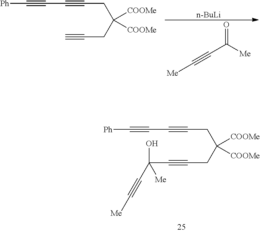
O=C([Me])C#C[Me].[n-BuLi].C([Ph])#CC#CCC([COOMe])(CC#C)[COOMe].C([Ph])#CC#CCC([COOMe])(CC#CC(O)([Me])C#C[Me])[COOMe]
